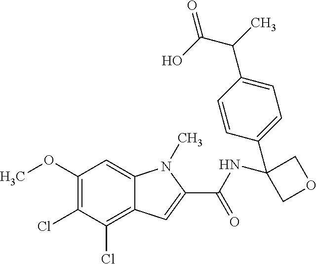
C1(OC)=C(Cl)C(Cl)=C2C(=C1)N(C)C(C(NC1(C3=CC=C(C(C(O)=O)C)C=C3)COC1)=O)=C2
